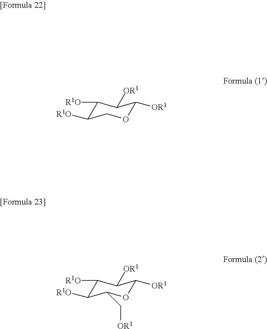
C1([R1O])C([R1O])COC([OR1])C1[OR1].C1([R1O])C([R1O])C(C[OR1])OC([OR1])C1[OR1]
